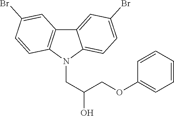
C12=CC(Br)=CC=C1N(CC(COC1=CC=CC=C1)O)C1=C2C=C(Br)C=C1
